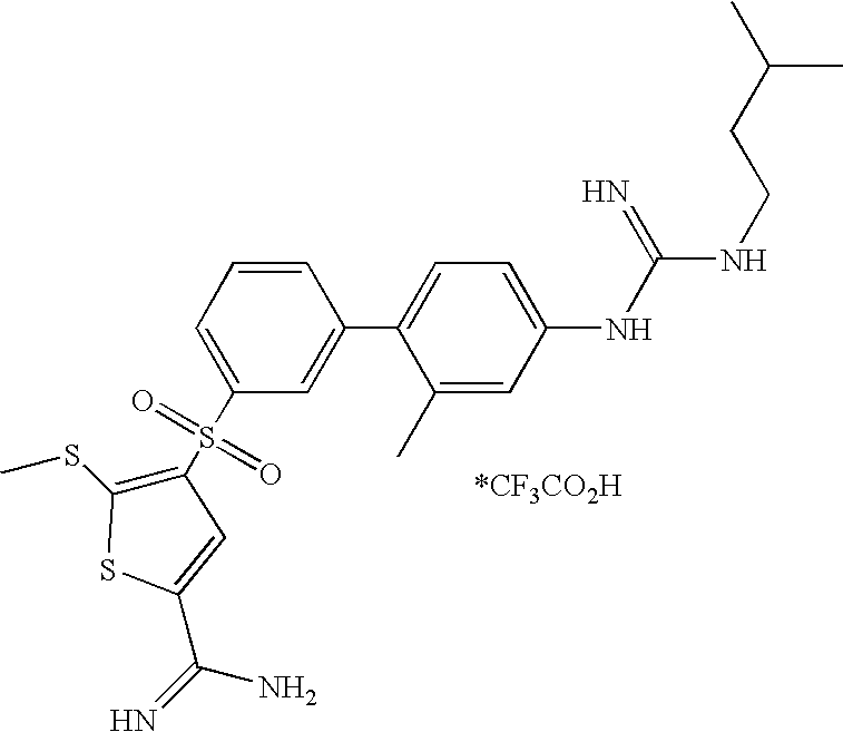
C1=CC(C2=CC=C(NC(=N)NCCC(C)C)C=C2C)=CC(S(=O)(=O)C2=C(SC)SC(C(=N)N)=C2)=C1
